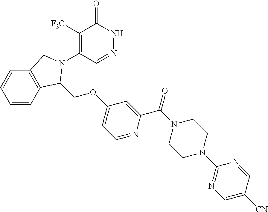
C1([F3C])=C(N2C(COC3=CC=NC(C(=O)N4CCN(C5=NC=C([CN])C=N5)CC4)=C3)C3=C(C=CC=C3)C2)C=NNC1=O
